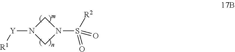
[Y](N1CN(S([R2])(=O)=O)C1)[R1]
